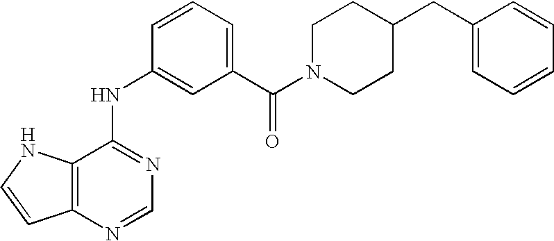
C12=C(N=CN=C1NC1=CC(C(=O)N3CCC(CC4=CC=CC=C4)CC3)=CC=C1)C=CN2
